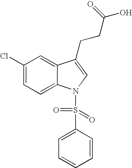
C12=CC(Cl)=CC=C1N(S(=O)(C1=CC=CC=C1)=O)C=C2CCC(=O)O
